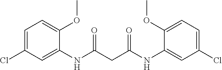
C1=C(Cl)C=C(NC(CC(NC2=CC(Cl)=CC=C2OC)=O)=O)C(OC)=C1
